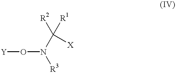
O(N(C([R1])([R2])[X])[R3])[Y]
